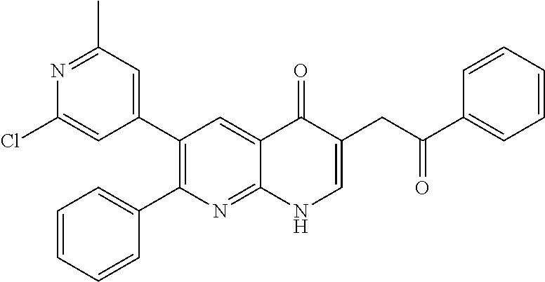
N1=C(C)C=C(C2=C(C3=CC=CC=C3)N=C3C(=C2)C(=O)C(CC(C2=CC=CC=C2)=O)=CN3)C=C1Cl
